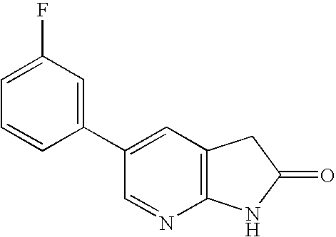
C1=C(F)C=C(C2=CC3=C(N=C2)NC(=O)C3)C=C1
